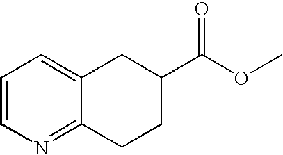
C1=CN=C2C(=C1)CC(C(OC)=O)CC2
